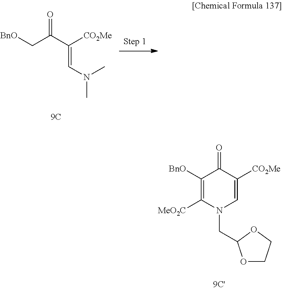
[BnO]CC(=O)C([CO2Me])=CN(C)C.[BnO]C1=C([MeO2C])N(CC2OCCO2)C=C([CO2Me])C1=O
